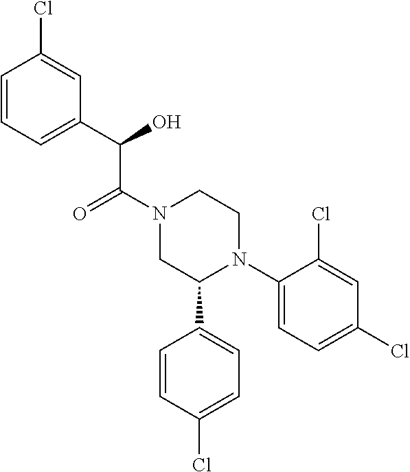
C1=CC=C(C(O)C(N2CC(C3=CC=C(Cl)C=C3)N(C3=CC=C(Cl)C=C3Cl)CC2)=O)C=C1Cl
